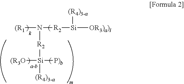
[(R1]N([R2][Si]([OR3)a)l])[(R4)3-a])[R2][Si]([(R4)3-a])([P)b])[(R3O]
